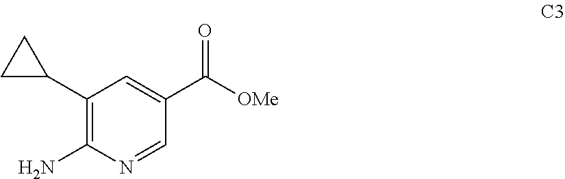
C1(C2CC2)=C(N)N=CC(C([OMe])=O)=C1
